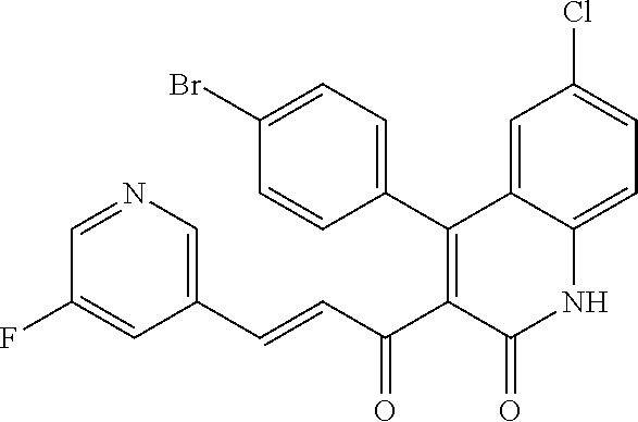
C1(C2=C(C(C=CC3=CN=CC(F)=C3)=O)C(=O)NC3=CC=C(Cl)C=C23)=CC=C(Br)C=C1
